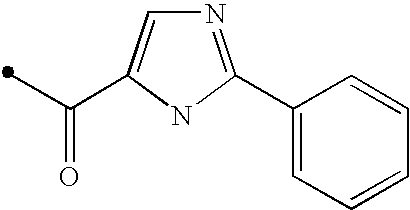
C(=O)(C)C1=CN=C(C2=CC=CC=C2)N1
